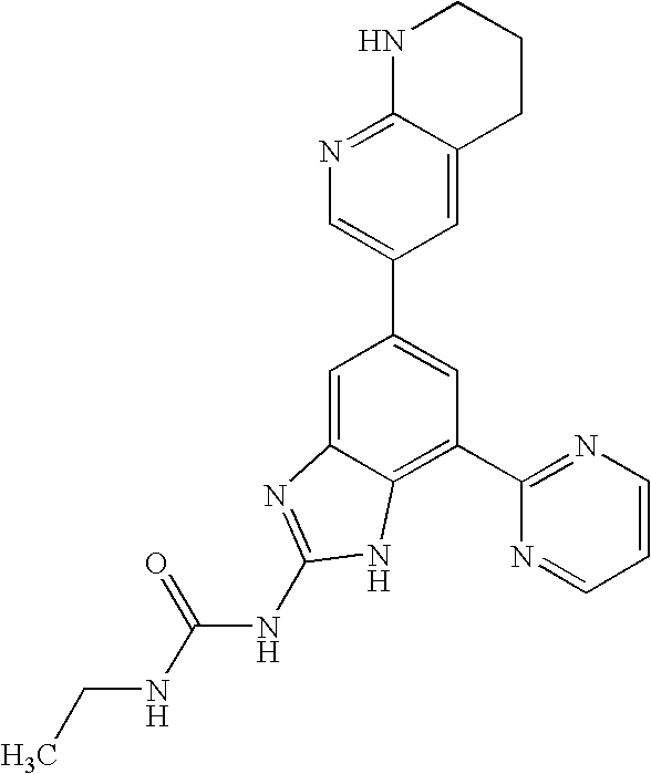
C1=C2C(=C(C3=NC=CC=N3)C=C1C1=CN=C3C(=C1)CCCN3)NC(NC(NCC)=O)=N2
